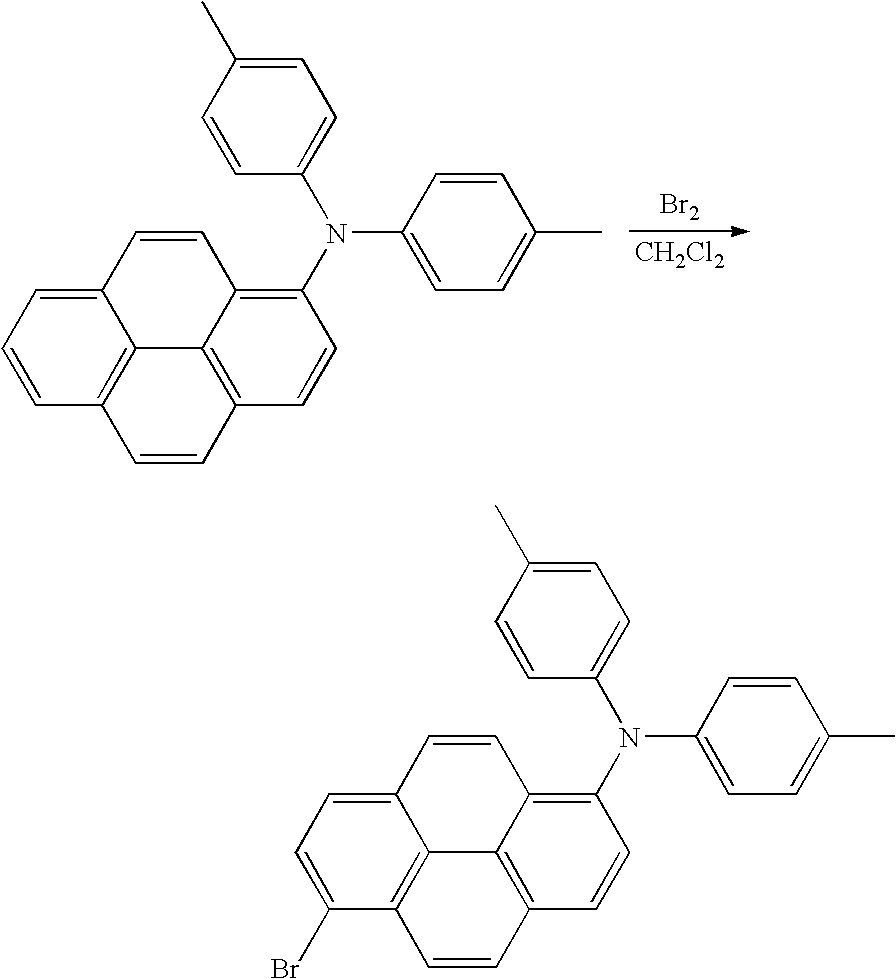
[Br2].[CH2Cl2].C12=CC=CC3=C1C1=C(C=C3)C=CC(N(C3=CC=C(C)C=C3)C3=CC=C(C)C=C3)=C1C=C2.C12=CC=C(Br)C3=C1C1=C(C=C3)C=CC(N(C3=CC=C(C)C=C3)C3=CC=C(C)C=C3)=C1C=C2
